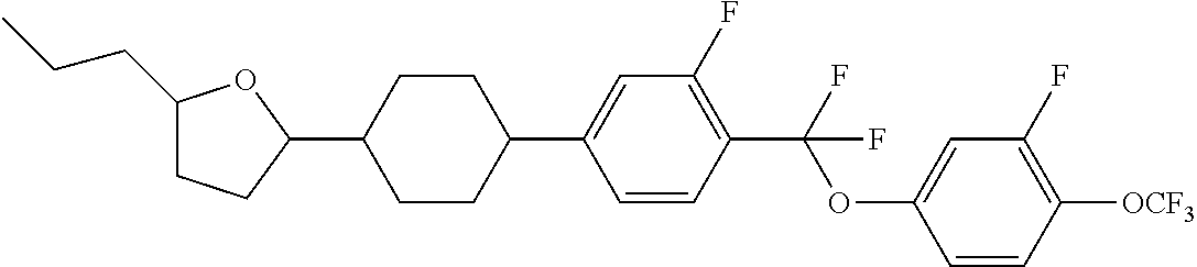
C1(CCC)CCC(C2CCC(C3=CC(F)=C(C(OC4=CC(F)=C([OCF3])C=C4)(F)F)C=C3)CC2)O1
